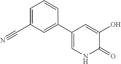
C1=C(C#N)C=C(C2=CNC(=O)C(O)=C2)C=C1
